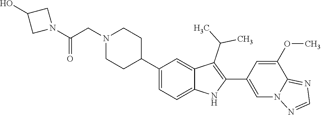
C1(C2CCN(CC(=O)N3CC(O)C3)CC2)=CC=C2C(=C1)C(C(C)C)=C(C1=CN3C(=NC=N3)C(OC)=C1)N2
